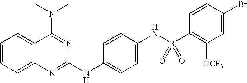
C12=CC=CC=C1N=C(NC1=CC=C(NS(C3=C([OCF3])C=C(Br)C=C3)(=O)=O)C=C1)N=C2N(C)C
